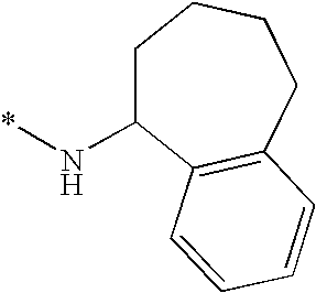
N(*)C1CCCCC2=C1C=CC=C2
